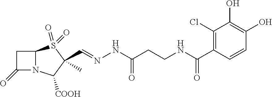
C(C1(C)S(=O)(=O)C2N(C1[COOH])C(=O)C2)=NNC(=O)CCNC(C1=C(Cl)C(O)=C(O)C=C1)=O
